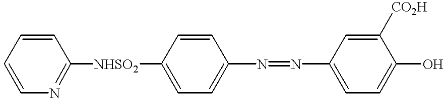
C1=CN=C([NHSO2]C2=CC=C(N=NC3=CC=C(O)C([CO2H])=C3)C=C2)C=C1
